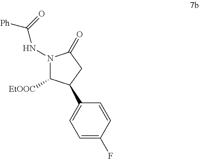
N1(NC([Ph])=O)C([EtOOC])C(C2=CC=C(F)C=C2)CC1=O
